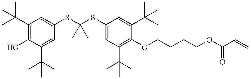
C1(C(C)(C)C)=C(O)C(C(C)(C)C)=CC(SC(SC2=CC(C(C)(C)C)=C(OCCCCOC(C=C)=O)C(C(C)(C)C)=C2)(C)C)=C1
